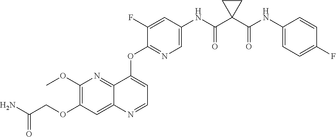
C1(OCC(N)=O)=C(OC)N=C2C(=C1)N=CC=C2OC1=NC=C(NC(C2(C(NC3=CC=C(F)C=C3)=O)CC2)=O)C=C1F
